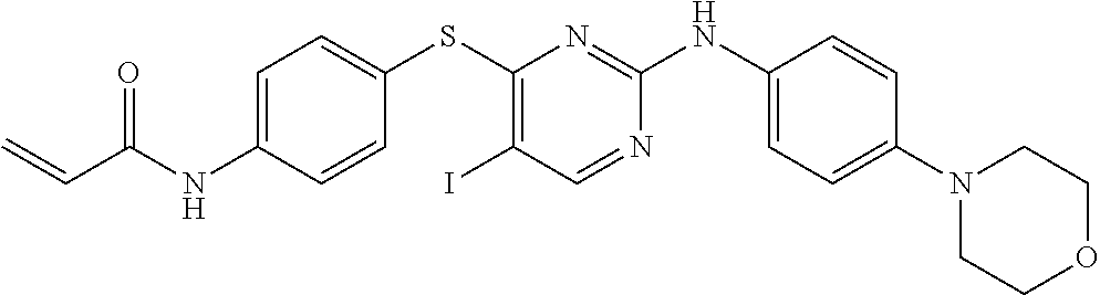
C1=C(NC(C=C)=O)C=CC(SC2=C(I)C=NC(NC3=CC=C(N4CCOCC4)C=C3)=N2)=C1
